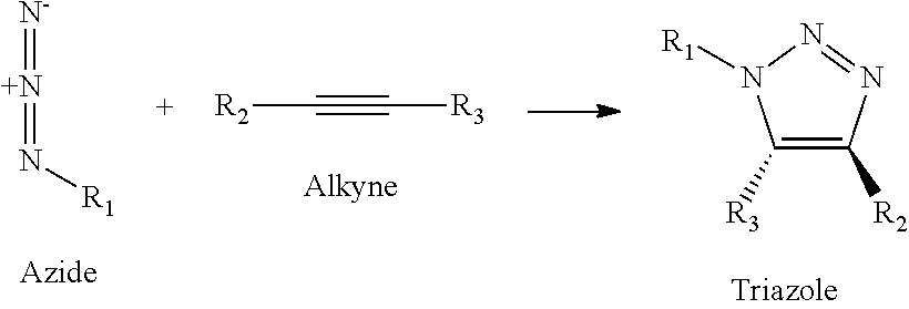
[N+](=N[R1])=[N-].[R2]C#C[R3].C1([R3])=C([R2])N=NN1[R1]
